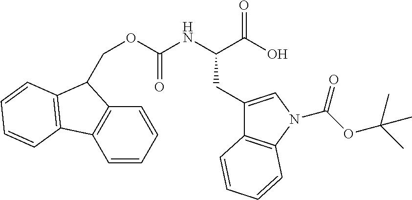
C12=C(C=CC=C1)C1=C(C2COC(NC(C(O)=O)CC2=CN(C(OC(C)(C)C)=O)C3=C2C=CC=C3)=O)C=CC=C1
